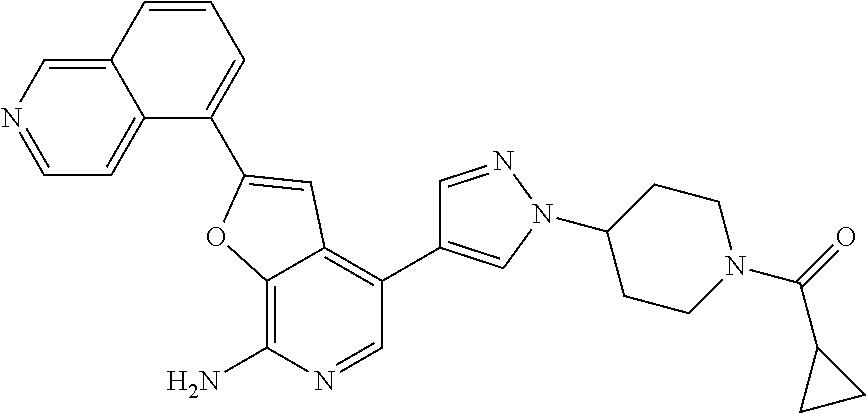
C12=CN=CC=C1C(C1=CC3=C(C4=CN(C5CCN(C(C6CC6)=O)CC5)N=C4)C=NC(N)=C3O1)=CC=C2
